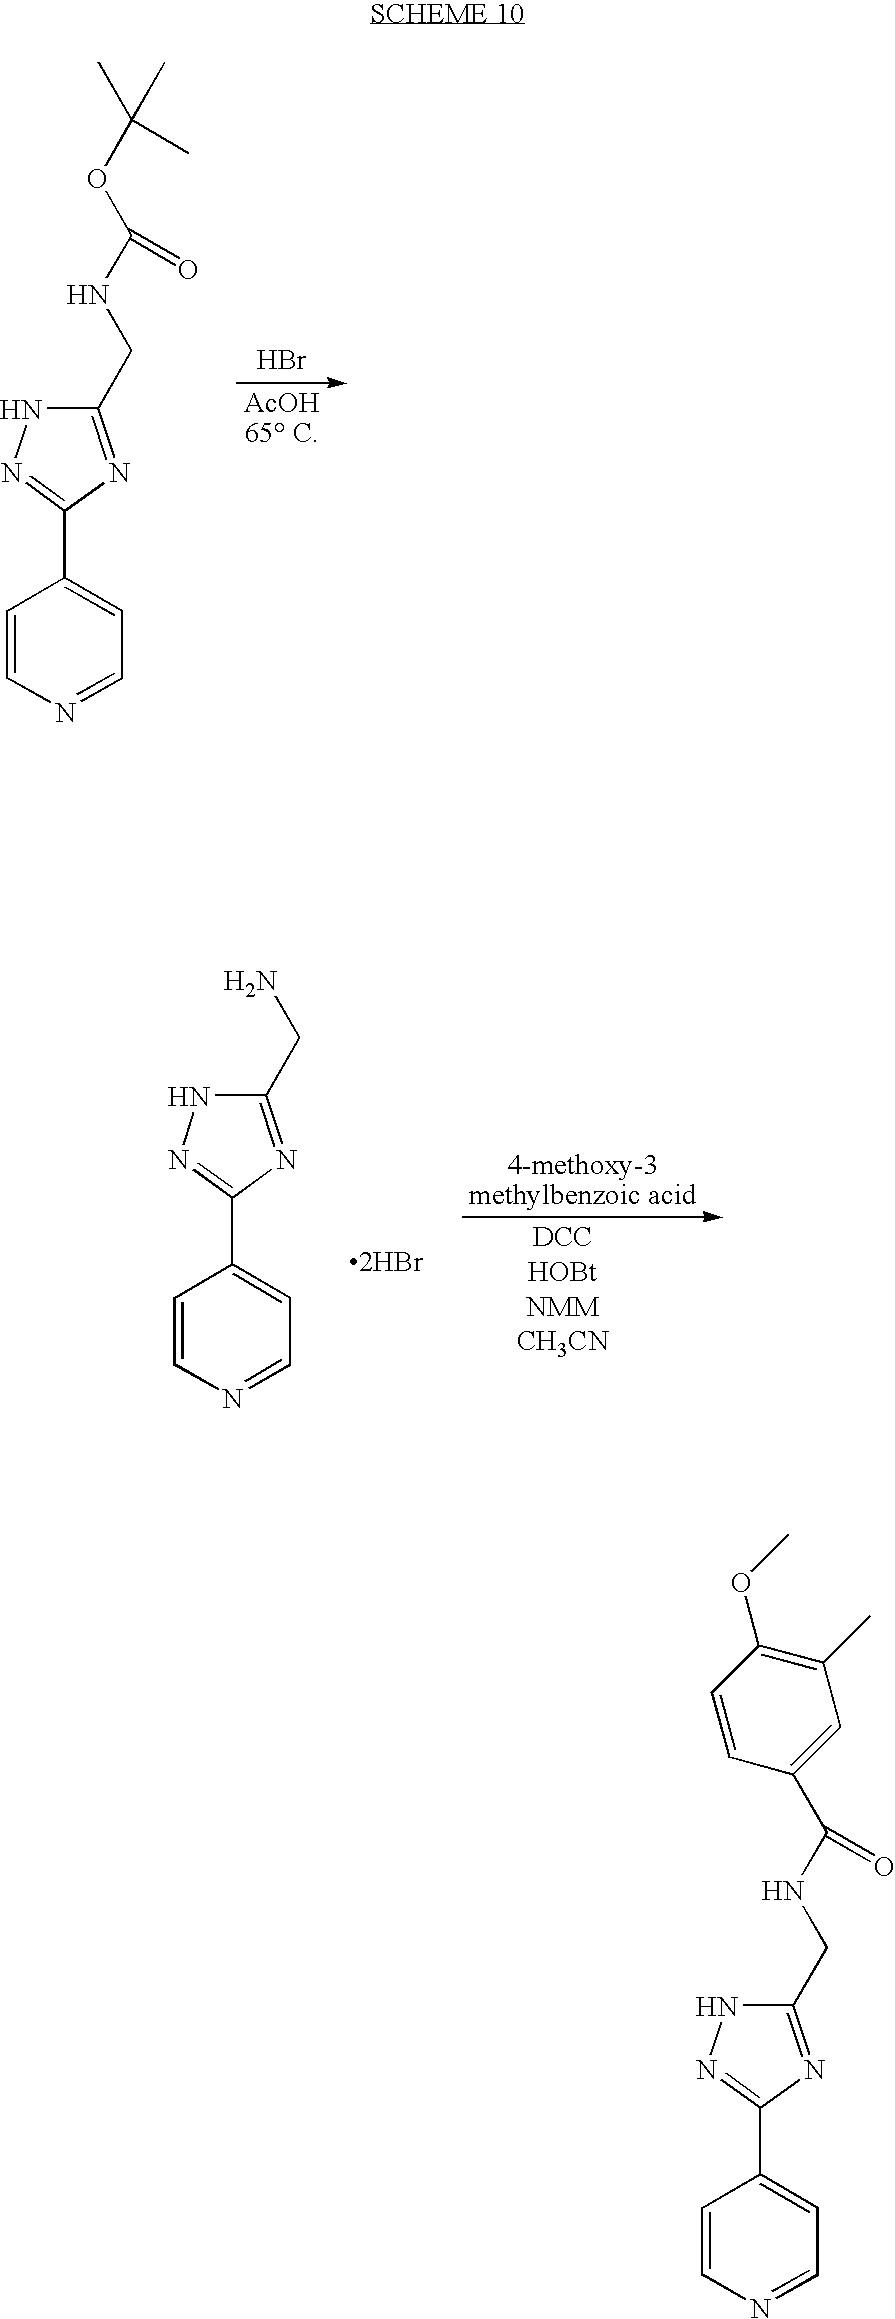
Br.C1(CNC(OC(C)(C)C)=O)=NC(C2=CC=NC=C2)=NN1.C1(CN)=NC(C2=CC=NC=C2)=NN1.[2HBr].C1(CNC(C2=CC(C)=C(OC)C=C2)=O)=NC(C2=CC=NC=C2)=NN1
